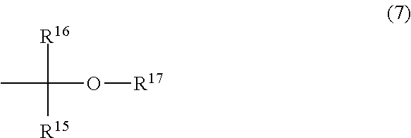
CC(O[R17])([R16])[R15]
